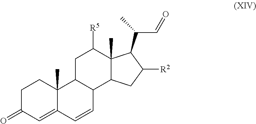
C1C(=O)C=C2C(C)(C1)C1C(C=C2)C2C(C)(C([R5])C1)C(C(C)C=O)C([R2])C2
